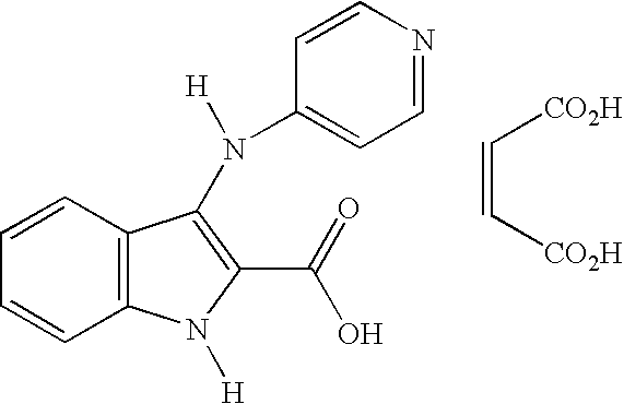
C12=C(C=CC=C1)C(N(C1=CC=NC=C1)[H])=C(C(=O)O)N2[H].C(=C[CO2H])[CO2H]
